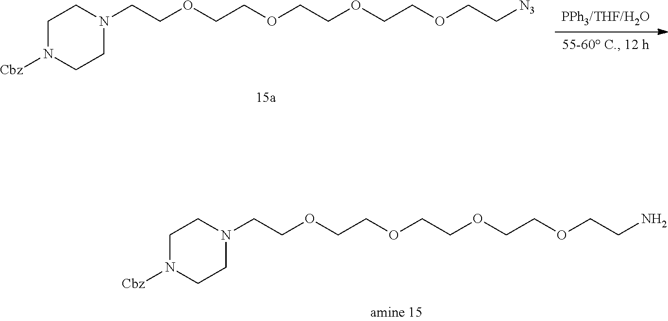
C1N([Cbz])CCN(CCOCCOCCOCCOCC[N3])C1.C1N([Cbz])CCN(CCOCCOCCOCCOCCN)C1
